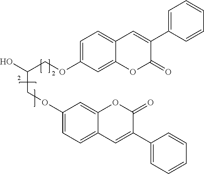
C1=C(OCC(O)COC2=CC=C3C(=C2)OC(=O)C(C2=CC=CC=C2)=C3)C=C2C(=C1)C=C(C1=CC=CC=C1)C(=O)O2
